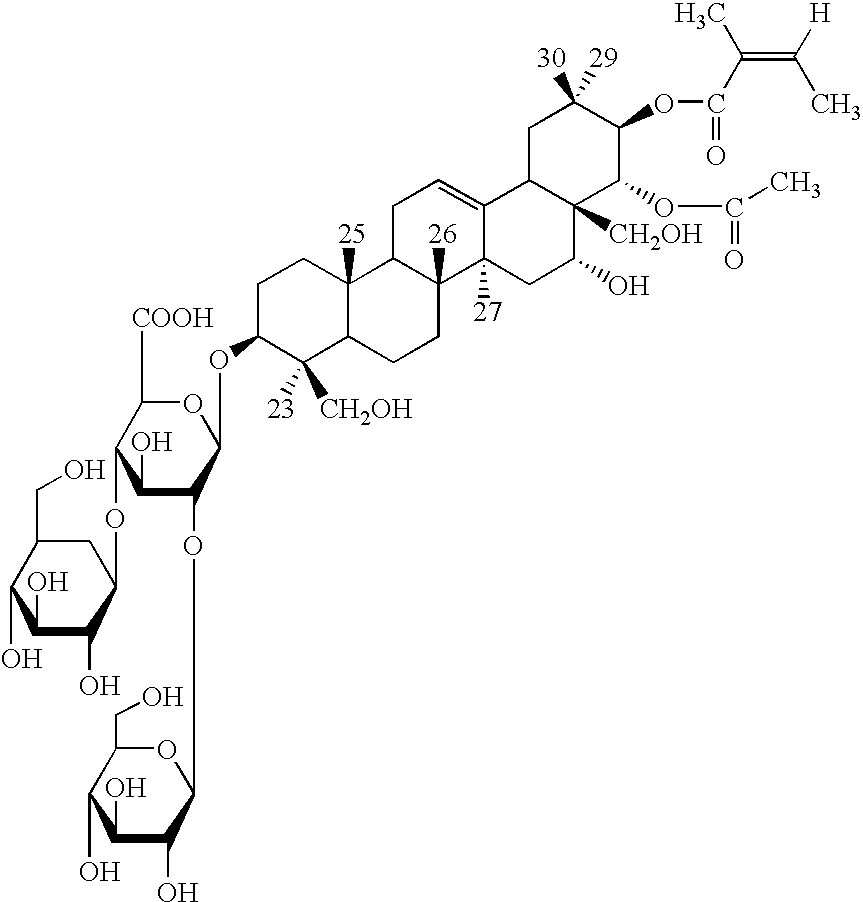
O(C1C(O)C(OC2OC(CO)C(O)C(O)C2O)C(OC2C([CH2OH])([23])C3C([25])(CC2)C2C([26])(CC3)C3([27])C(=CC2)C2C([CH2OH])(C(O)C3)C(OC(=O)C)C(OC(C(=C(C)[H])C)=O)C([29])([30])C2)OC1[COOH])C1CC(CO)C(O)C(O)C1O
